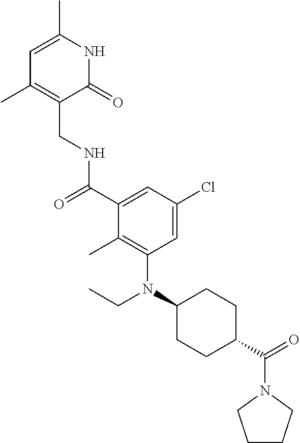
N1C(=O)C(CNC(C2=CC(Cl)=CC(N(C3CCC(C(=O)N4CCCC4)CC3)CC)=C2C)=O)=C(C)C=C1C
